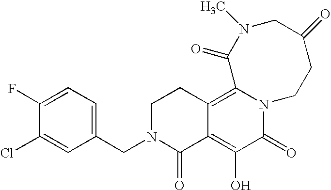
C1(CN2C(=O)C3=C(O)C(=O)N4C(=C3CC2)C(=O)N(C)CC(=O)CC4)=CC=C(F)C(Cl)=C1
